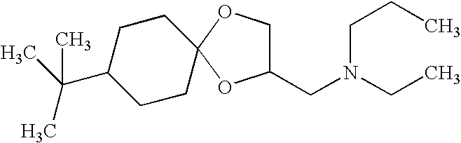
C(N(CC)CC1COC2(O1)CCC(C(C)(C)C)CC2)CC
